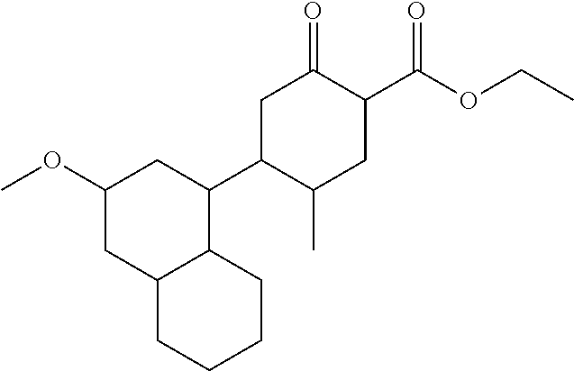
C1(OC)CC2C(C(C3C(C)CC(C(OCC)=O)C(=O)C3)C1)CCCC2
